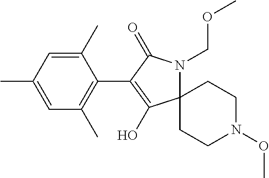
C12(CCN(OC)CC1)N(COC)C(=O)C(C1=C(C)C=C(C)C=C1C)=C2O
